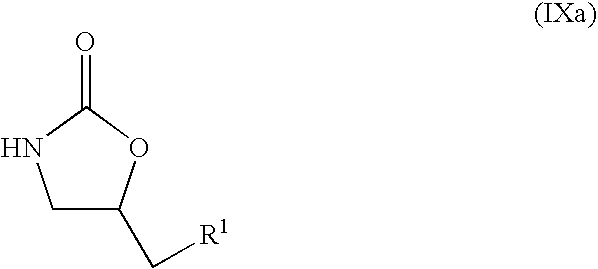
C1C(C[R1])OC(=O)N1
